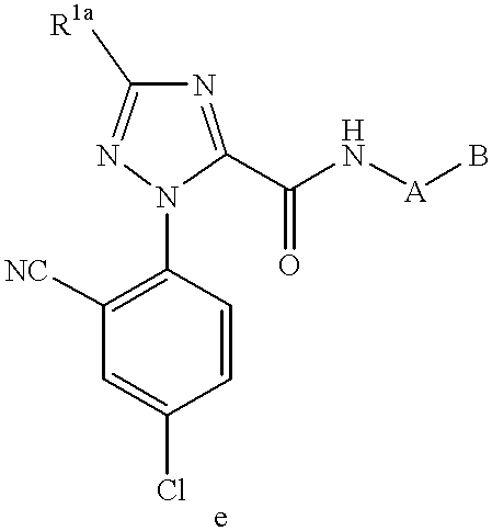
C1=CC(N2C(C(N[A]B)=O)=NC([R1a])=N2)=C([NC])C=C1Cl
